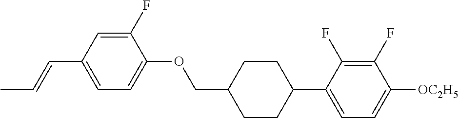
C1(F)=CC(C=CC)=CC=C1OCC1CCC(C2=CC=C([OC2H5])C(F)=C2F)CC1
